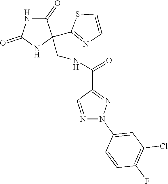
C1(=O)NC(=O)NC1(C1=NC=CS1)CNC(C1=NN(C2=CC(Cl)=C(F)C=C2)N=C1)=O
